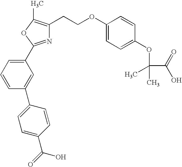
C1=C(C(O)=O)C=CC(C2=CC(C3=NC(CCOC4=CC=C(OC(C(=O)O)(C)C)C=C4)=C(C)O3)=CC=C2)=C1
